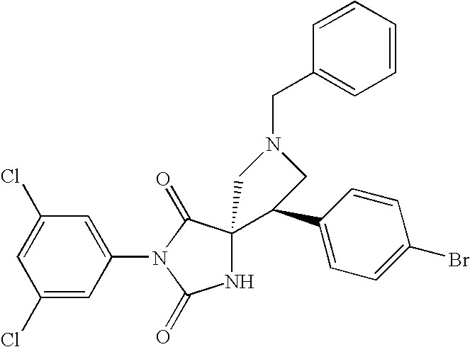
C1(Cl)=CC(Cl)=CC(N2C(=O)NC3(C2=O)C(C2=CC=C(Br)C=C2)CN(CC2=CC=CC=C2)C3)=C1
